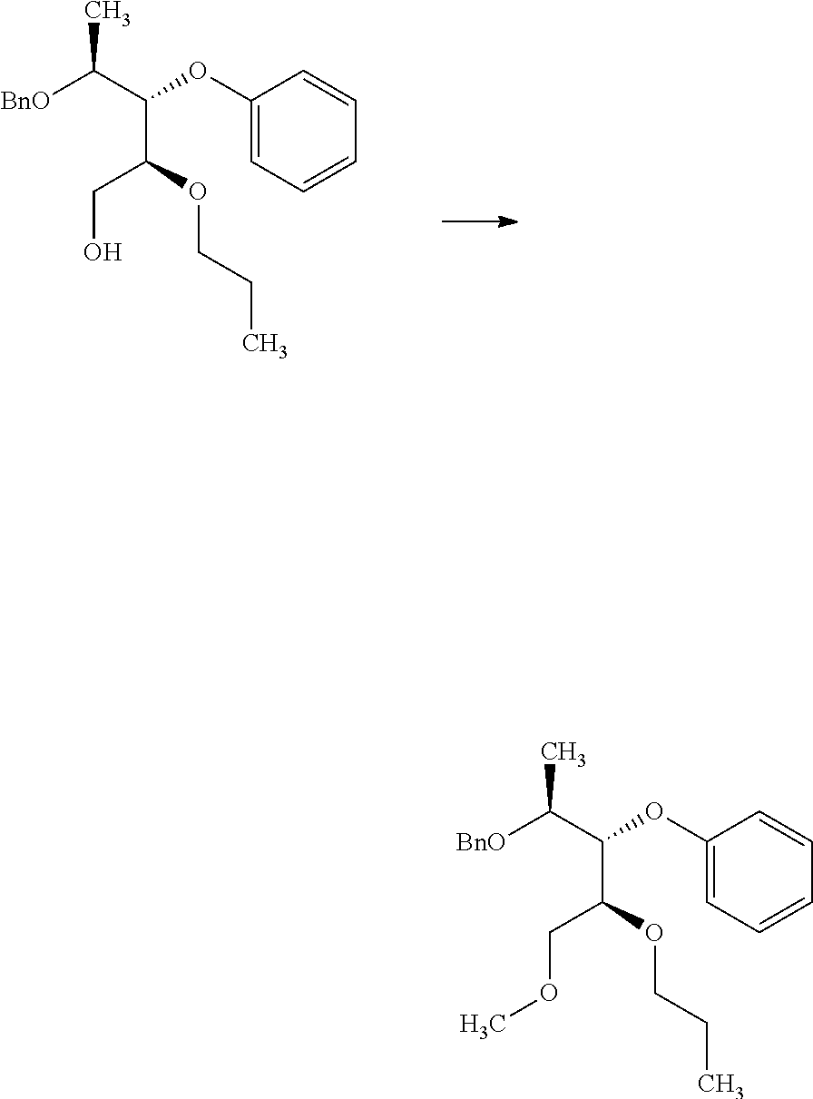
C1(OC(C(OCCC)CO)C([BnO])C)=CC=CC=C1.C1(OC(C(OCCC)COC)C([BnO])C)=CC=CC=C1
